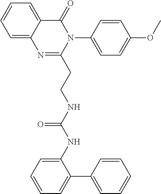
C1=C2C(=CC=C1)C(=O)N(C1=CC=C(OC)C=C1)C(CCNC(NC1=CC=CC=C1C1=CC=CC=C1)=O)=N2
